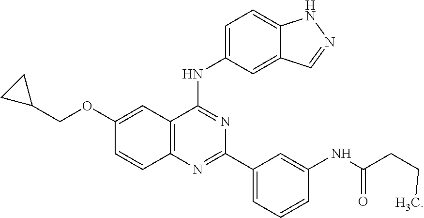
C12=C(N=C(C3=CC=CC(NC(CCC)=O)=C3)N=C1NC1=CC=C3C(=C1)C=NN3)C=CC(OCC1CC1)=C2
